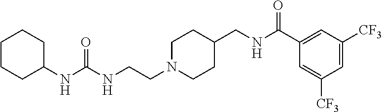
N(CCN1CCC(CNC(C2=CC([CF3])=CC([CF3])=C2)=O)CC1)C(NC1CCCCC1)=O
